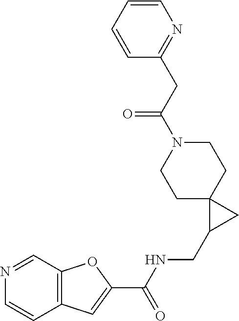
C12=C(C=NC=C1)OC(C(NCC1CC13CCN(C(=O)CC1=NC=CC=C1)CC3)=O)=C2
